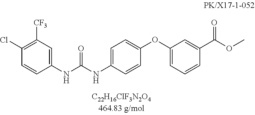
C1(Cl)=C([CF3])C=C(NC(NC2=CC=C(OC3=CC=CC(C(OC)=O)=C3)C=C2)=O)C=C1
